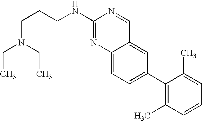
C12=CC=C(C3=C(C)C=CC=C3C)C=C1C=NC(NCCCN(CC)CC)=N2
